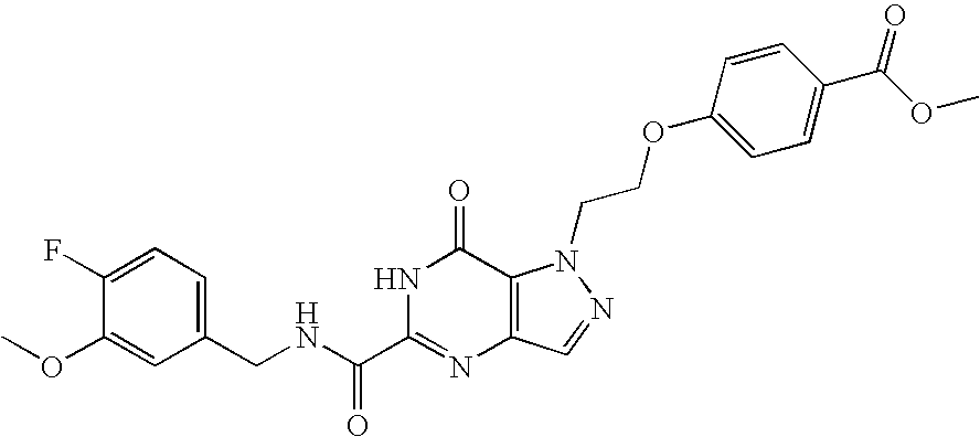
C1(CNC(C2=NC3=C(C(=O)N2)N(CCOC2=CC=C(C(OC)=O)C=C2)N=C3)=O)=CC=C(F)C(OC)=C1
